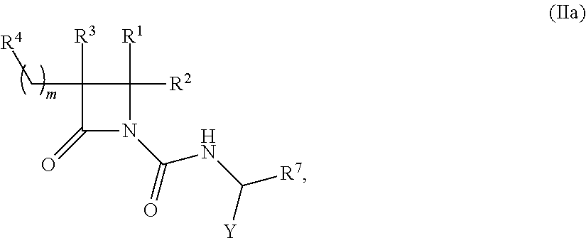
C1([R1])([R2])C([R3])(C[R4])C(=O)N1C(NC([R7])[Y])=O
